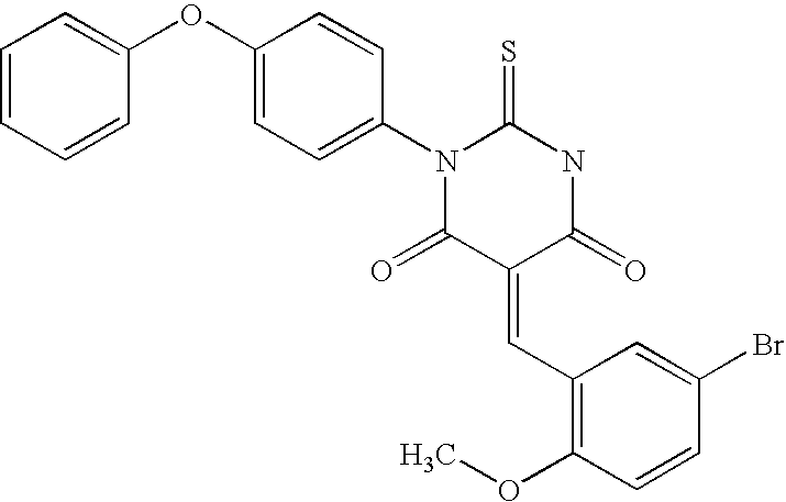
C(=C1C(=O)NC(=S)N(C2=CC=C(OC3=CC=CC=C3)C=C2)C1=O)C1=C(OC)C=CC(Br)=C1
